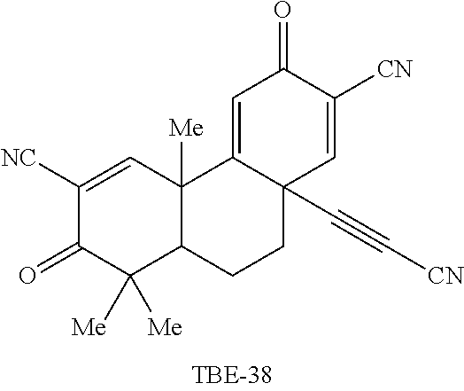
C1([NC])=CC2([Me])C(C([Me])([Me])C1=O)CCC1(C#C[CN])C2=CC(=O)C([CN])=C1
